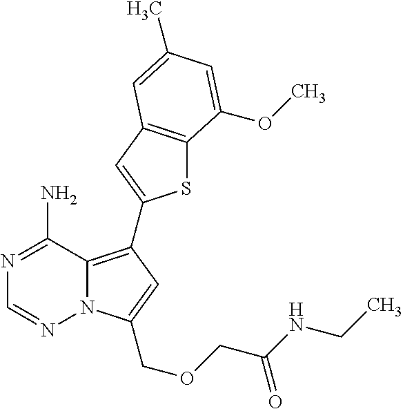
C12=C(C3=CC4=C(S3)C(OC)=CC(C)=C4)C=C(COCC(NCC)=O)N1N=CN=C2N
